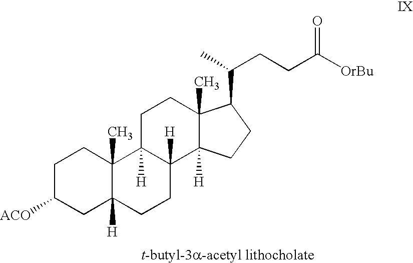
C1C([ACO])CC2([H])C(C)(C1)C1([H])C([H])(CC2)C2([H])C(C)(CC1)C(C(C)CCC([OrBu])=O)CC2
